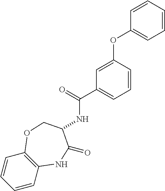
C1=CC2=C(C=C1)OCC(NC(=O)C1=CC=CC(OC3=CC=CC=C3)=C1)C(=O)N2
